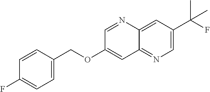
C1=C(COC2=CC3=NC=C(C(F)(C)C)C=C3N=C2)C=CC(F)=C1
